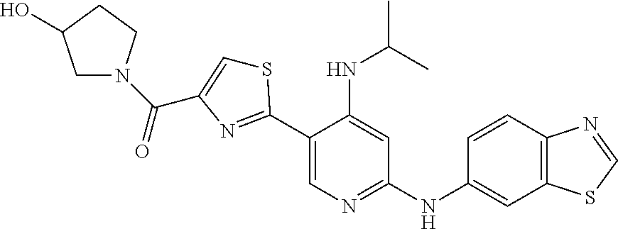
C1(C2=NC(C(N3CC(O)CC3)=O)=CS2)=CN=C(NC2=CC3=C(C=C2)N=CS3)C=C1NC(C)C
